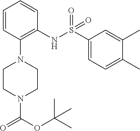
O=C(N1CCN(C2=C(NS(=O)(=O)C3=CC=C(C)C(C)=C3)C=CC=C2)CC1)OC(C)(C)C
